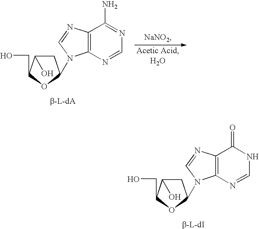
C1C(O)C(CO)OC1N1C2=C(C(N)=NC=N2)N=C1.C1C(O)C(CO)OC1N1C2=C(C(=O)NC=N2)N=C1
